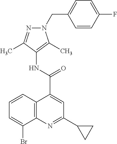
C12=C(N=C(C3CC3)C=C1C(NC1=C(C)N(CC3=CC=C(F)C=C3)N=C1C)=O)C(Br)=CC=C2
